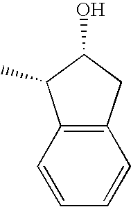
C1=CC2=C(C=C1)CC(O)C2C
